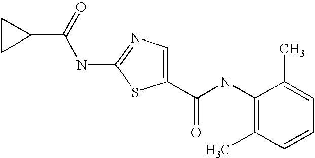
N(C1=NC=C(C(NC2=C(C)C=CC=C2C)=O)S1)C(=O)C1CC1
